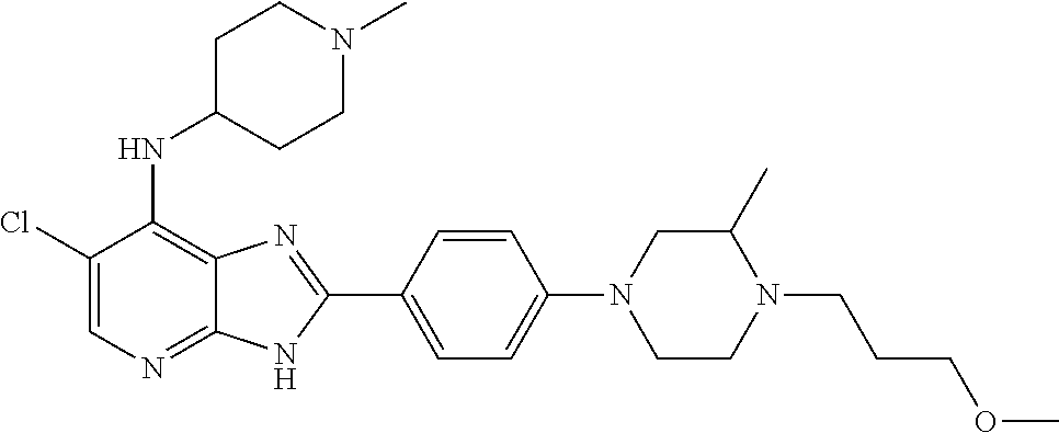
C1(Cl)=CN=C2C(=C1NC1CCN(C)CC1)N=C(C1=CC=C(N3CC(C)N(CCCOC)CC3)C=C1)N2
